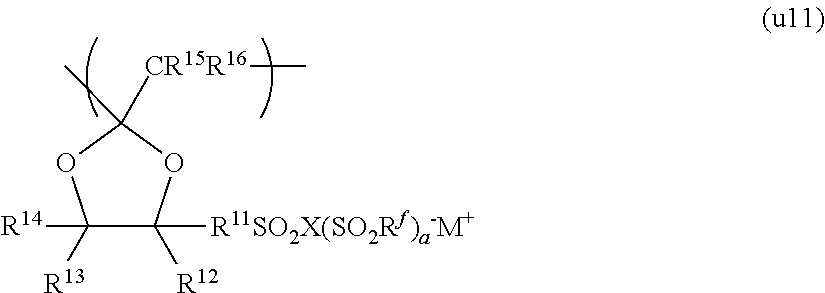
C1([R14])([R13])C([R11SO2X(SO2Rf)a-M+])([R12])OC([CR15R16]C)(C)O1
